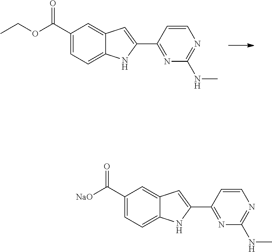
C1(C(OCC)=O)=CC=C2C(=C1)C=C(C1=NC(NC)=NC=C1)N2.C1(C([NaO])=O)=CC=C2C(=C1)C=C(C1=NC(NC)=NC=C1)N2
